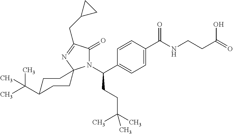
N1(C(C2=CC=C(C(NCCC(=O)O)=O)C=C2)CCC(C)(C)C)C(=O)C(CC2CC2)=NC12CCC(C(C)(C)C)CC2
